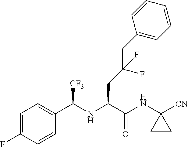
C1=C(F)C=CC(C(NC(C(NC2([CN])CC2)=O)CC(CC2=CC=CC=C2)(F)F)[CF3])=C1
